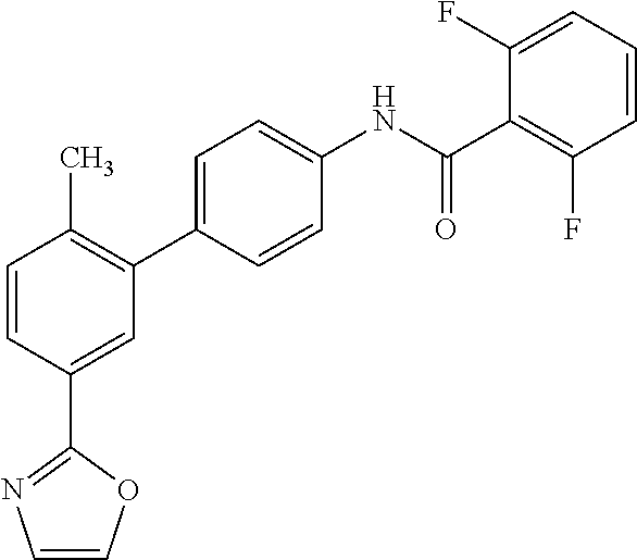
C1=CC(C2=NC=CO2)=CC(C2=CC=C(NC(C3=C(F)C=CC=C3F)=O)C=C2)=C1C
